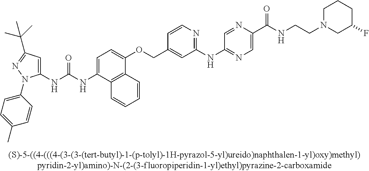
N(C(NC1=CC(C(C)(C)C)=NN1C1=CC=C(C)C=C1)=O)C1=CC=C(OCC2=CC(NC3=NC=C(C(NCCN4CC(F)CCC4)=O)N=C3)=NC=C2)C2=C1C=CC=C2
